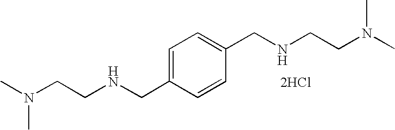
C1=C(CNCCN(C)C)C=CC(CNCCN(C)C)=C1.[2HCl]
